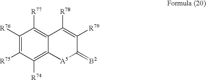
C1([R76])=C([R75])C([R74])=C2C(=C1[R77])C([R78])=C([R79])C(=[B2])[A5]2
